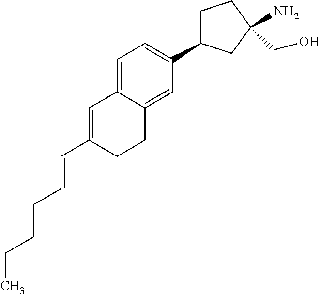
C1(C=CCCCC)=CC2=CC=C(C3CCC(CO)(N)C3)C=C2CC1
